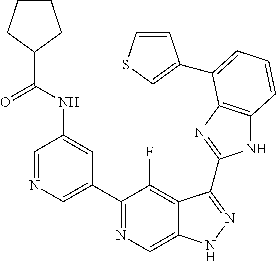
C1=NC=C(C2=NC=C3C(=C2F)C(C2=NC4=C(N2)C=CC=C4C2=CSC=C2)=NN3)C=C1NC(=O)C1CCCC1
